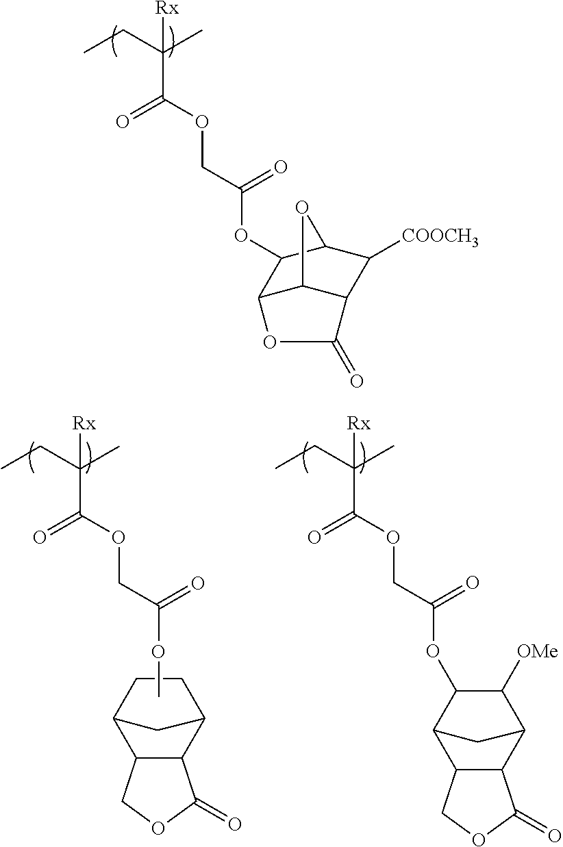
CCC(C)([Rx])C(OCC(OC1C2C3C(C([COOCH3])C1O3)C(=O)O2)=O)=O.CCC(C)([Rx])C(OCC(OC)=O)=O.C1CC2C3C(C1C2)C(=O)OC3.CCC(C)([Rx])C(OCC(=O)OC1C([OMe])C2C3C(C1C2)COC3=O)=O
